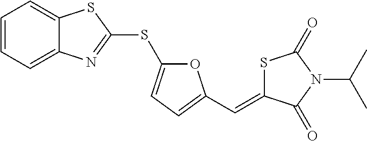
C1=CC=C2C(=C1)SC(SC1=CC=C(C=C3SC(=O)N(C(C)C)C3=O)O1)=N2
